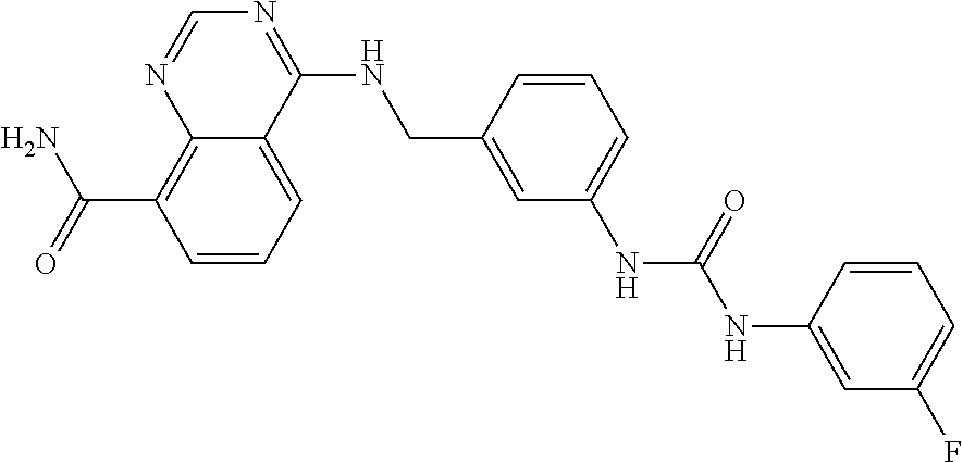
N1=C(NCC2=CC(NC(NC3=CC(F)=CC=C3)=O)=CC=C2)C2=CC=CC(C(=O)N)=C2N=C1
